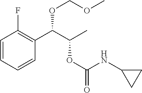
C1=CC=CC(C(C(C)OC(=O)NC2CC2)OCOC)=C1F
